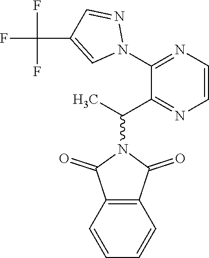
C1(C(C)N2C(=O)C3=C(C2=O)C=CC=C3)=NC=CN=C1N1N=CC(C(F)(F)F)=C1
